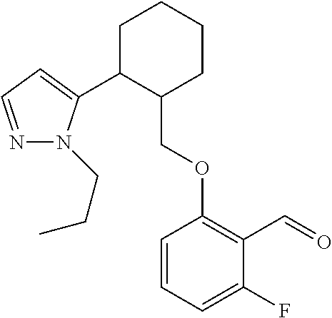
C1C(C2=CC=NN2CCC)C(COC2=C(C=O)C(F)=CC=C2)CCC1
